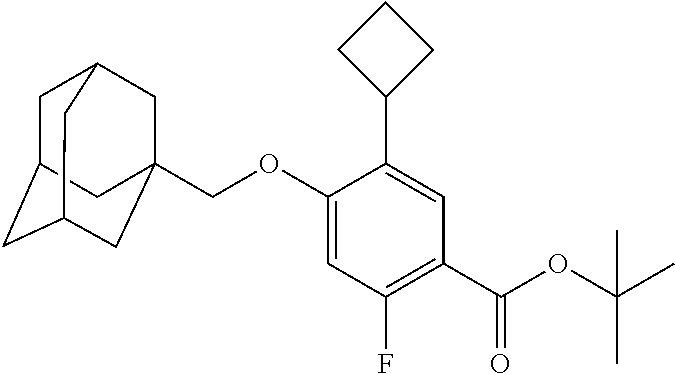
C(OC1=CC(F)=C(C(OC(C)(C)C)=O)C=C1C1CCC1)C12CC3CC(CC(C1)C3)C2
